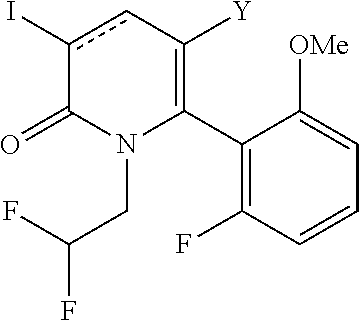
C1(C2=C([Y])cc(I)C(=O)N2CC(F)F)=C(F)C=CC=C1[OMe]
